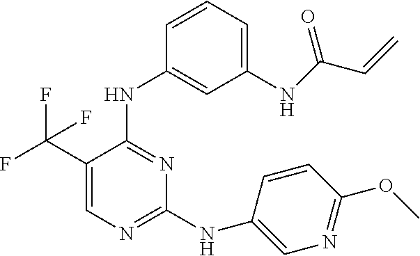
C1=C(C(F)(F)F)C(NC2=CC(NC(C=C)=O)=CC=C2)=NC(NC2=CN=C(OC)C=C2)=N1
